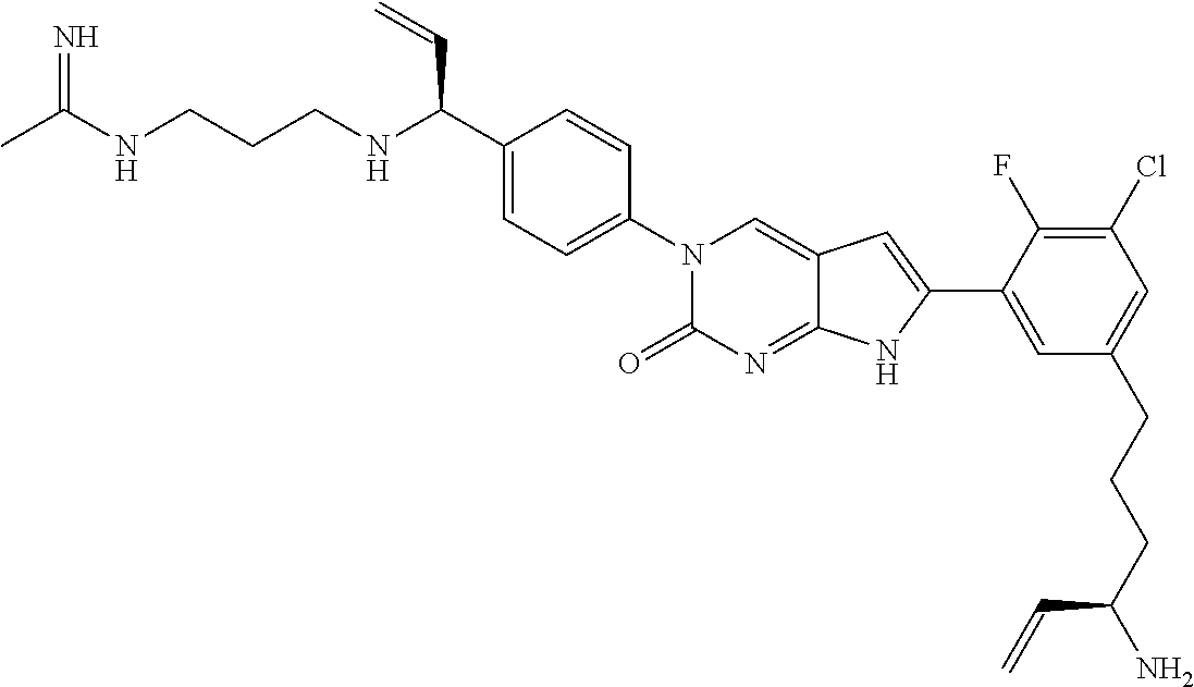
CC(NCCCNC(C1=CC=C(N2C(=O)N=C3C(=C2)C=C(C2=CC(CCCC(N)C=C)=CC(Cl)=C2F)N3)C=C1)C=C)=N
